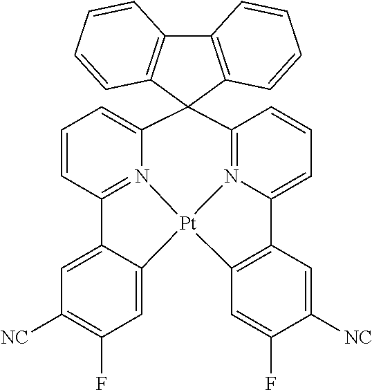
C1=CC2=N3C(=C1)C1(C4=N5C(=CC=C4)C4=C([Pt]35C3=CC(F)=C([NC])C=C23)C=C(F)C([NC])=C4)C2=C(C3=C1C=CC=C3)C=CC=C2
